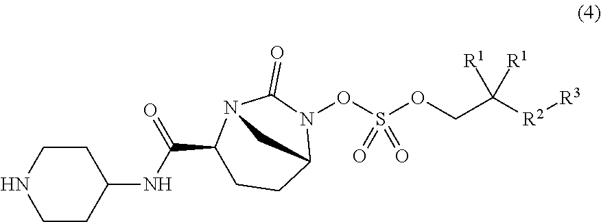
N(C(C1CCC2N(OS(OCC([R2][R3])([R1])[R1])(=O)=O)C(=O)N1C2)=O)C1CCNCC1
